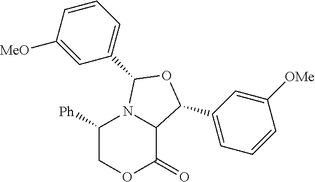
C1([Ph])COC(=O)C2N1C(C1=CC=CC([MeO])=C1)OC2C1=CC=CC([OMe])=C1
